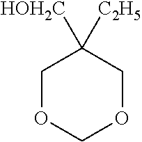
C1OCOCC1([C2H5])[HOH2C]
